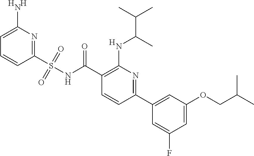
[H].N1=C(S(NC(C2=C(NC(C(C)C)C)N=C(C3=CC(OCC(C)C)=CC(F)=C3)C=C2)=O)(=O)=O)C=CC=C1N.[H].[H]
